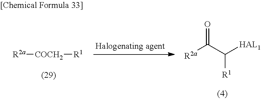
[R2a]C(C([HAL1])[R1])=O.[COCH2]([R2a])[R1]
